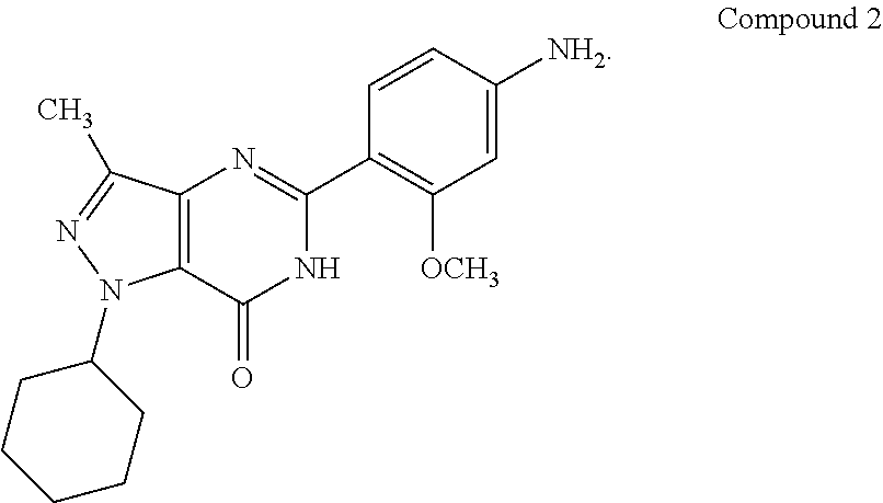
C1=C([NH2])C=CC(C2=NC3=C(C(=O)N2)N(C2CCCCC2)N=C3C)=C1[OCH3]
